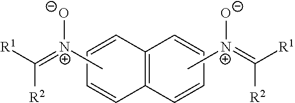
C([R2])([R1])=[N+](C)[O-].C1=CC2=C(C=C1)C=CC=C2.C([R2])([R1])=[N+](C)[O-]
